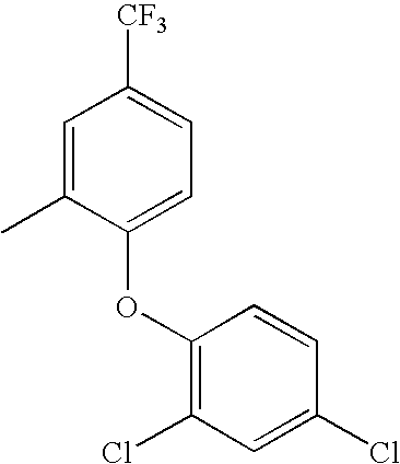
C1=C(C)C(OC2=C(Cl)C=C(Cl)C=C2)=CC=C1[CF3]
